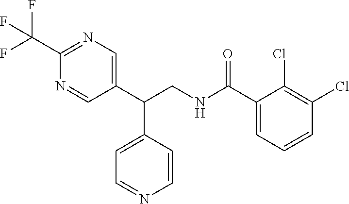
C1(C(CNC(C2=CC=CC(Cl)=C2Cl)=O)C2=CC=NC=C2)=CN=C(C(F)(F)F)N=C1
